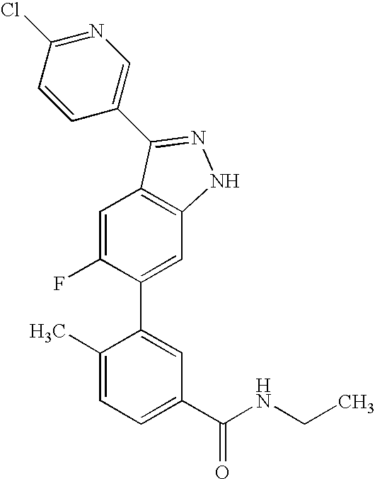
C1(C)=CC=C(C(NCC)=O)C=C1C1=CC2=C(C=C1F)C(C1=CN=C(Cl)C=C1)=NN2
